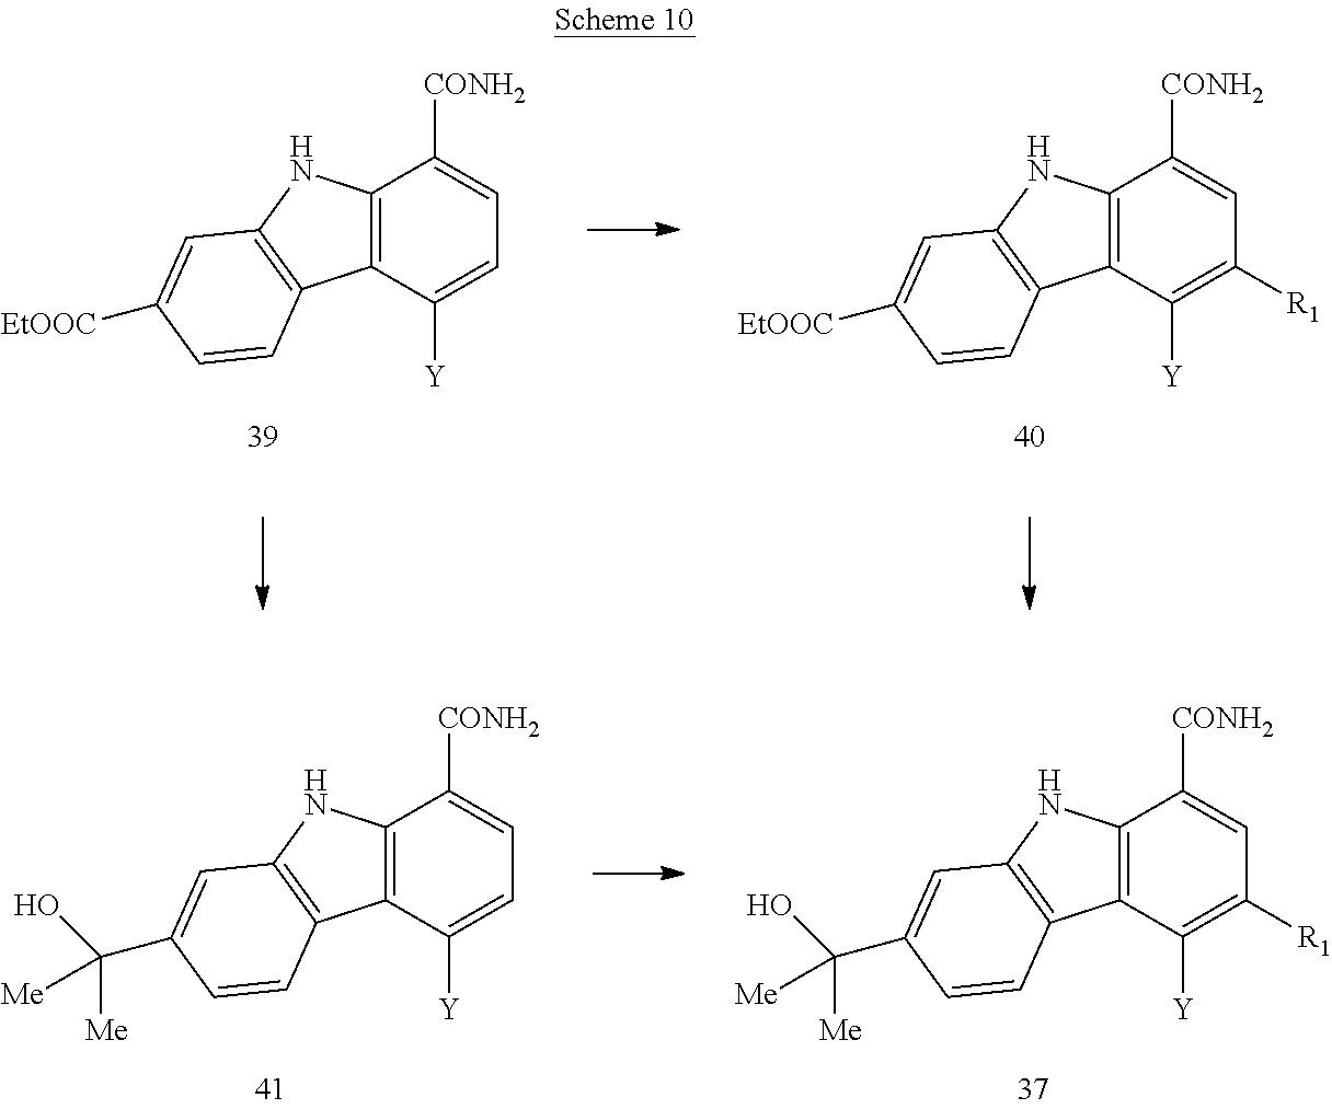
C12=C(C([Y])=CC=C1[CONH2])C1=C(N2)C=C([EtOOC])C=C1.C12=C(C([Y])=C([R1])C=C1[CONH2])C1=C(N2)C=C([EtOOC])C=C1.C12=C(C([Y])=C([R1])C=C1[CONH2])C1=C(N2)C=C(C(O)([Me])[Me])C=C1.C12=C(C([Y])=CC=C1[CONH2])C1=C(N2)C=C(C(O)([Me])[Me])C=C1
